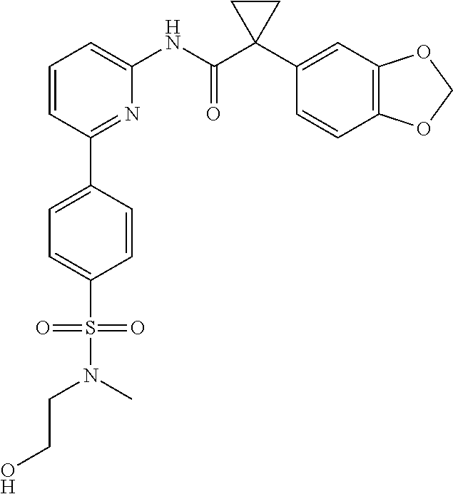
C1=CC(C2=CC=C(S(=O)(=O)N(CCO)C)C=C2)=NC(NC(C2(C3=CC4=C(C=C3)OCO4)CC2)=O)=C1
